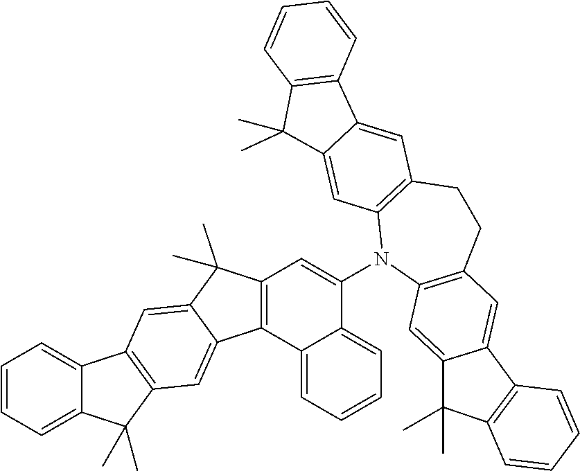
C12=CC=CC=C1C(C)(C)C1=C2C=C2C(C)(C)C3=C(C2=C1)C1=CC=CC=C1C(N1C2=C(CCC4=C1C=C1C(=C4)C4=C(C1(C)C)C=CC=C4)C=C1C(=C2)C(C)(C)C2=C1C=CC=C2)=C3
